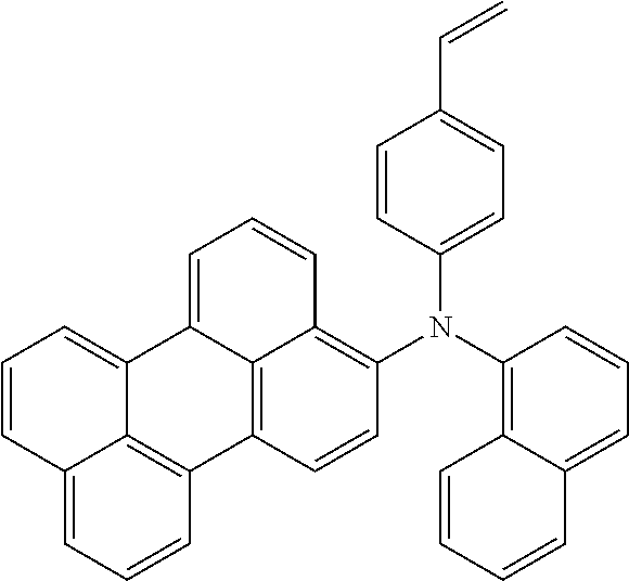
C12=CC=CC3=C1C(=CC=C2)C1=CC=CC2=C(N(C4=C5C(=CC=C4)C=CC=C5)C4=CC=C(C=C)C=C4)C=CC3=C12
